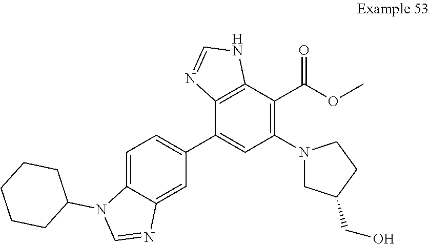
C12=C(C(C3=CC=C4C(=C3)N=CN4C3CCCCC3)=CC(N3CC(CO)CC3)=C1C(OC)=O)N=CN2
